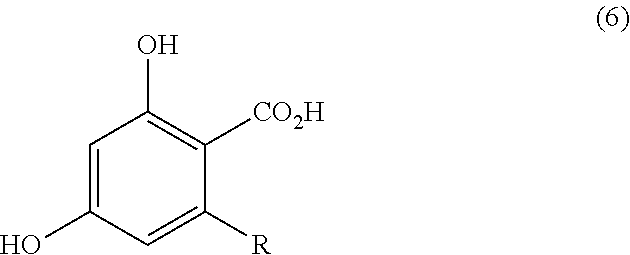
C1=C(O)C=C([R])C([CO2H])=C1O
